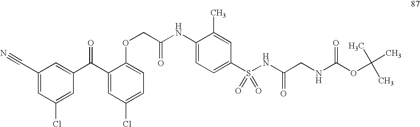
C1(C#N)=CC(Cl)=CC(C(C2=CC(Cl)=CC=C2OCC(NC2=CC=C(S(NC(CNC(OC(C)(C)C)=O)=O)(=O)=O)C=C2C)=O)=O)=C1
